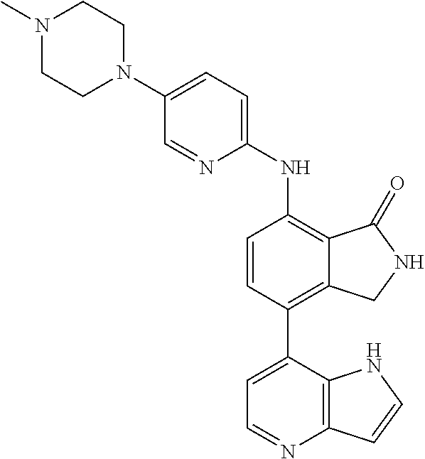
C1(N2CCN(C)CC2)=CC=C(NC2=C3C(=C(C4=CC=NC5=C4NC=C5)C=C2)CNC3=O)N=C1
